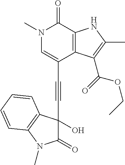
C(C1=CN(C)C(=O)C2=C1C(C(=O)OCC)=C(C)N2)#CC1(O)C(=O)N(C)C2=C1C=CC=C2
